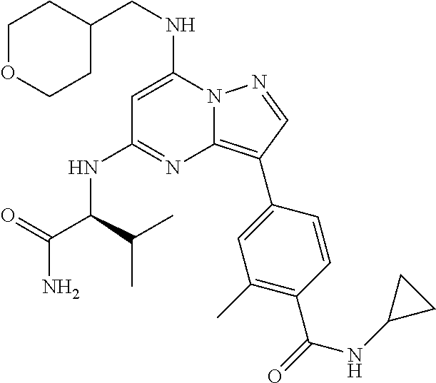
C(NC1=CC(NC(C(=O)N)C(C)C)=NC2=C(C3=CC(C)=C(C(=O)NC4CC4)C=C3)C=NN12)C1CCOCC1
